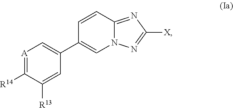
[A]1=C([R14])C([R13])=CC(C2=CN3C(=NC([X])=N3)C=C2)=C1
